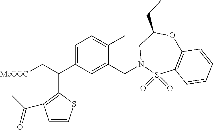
C1=C(C(C2=C(C(C)=O)C=CS2)C[MeOOC])C=C(CN2S(=O)(=O)C3=C(OC(CC)C2)C=CC=C3)C(C)=C1
